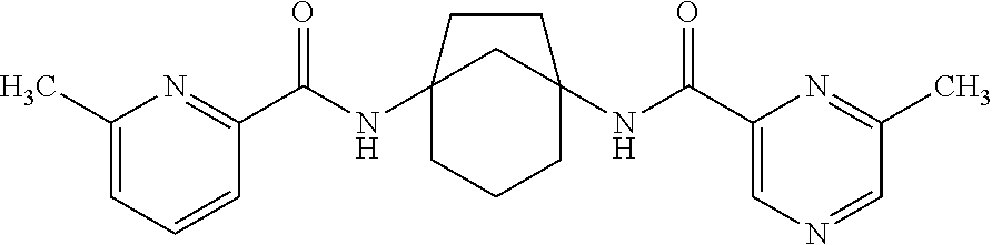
C12(NC(C3=NC(C)=CC=C3)=O)CCCC(NC(C3=CN=CC(C)=N3)=O)(C1)CC2
